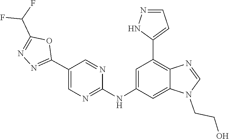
N1(CCO)C=NC2=C(C3=CC=NN3)C=C(NC3=NC=C(C4=NN=C(C(F)F)O4)C=N3)C=C12
